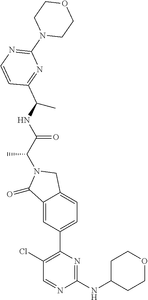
C1(=O)C2=CC(C3=C(Cl)C=NC(NC4CCOCC4)=N3)=CC=C2CN1C(C(NC(C)C1=NC(N2CCOCC2)=NC=C1)=O)C
